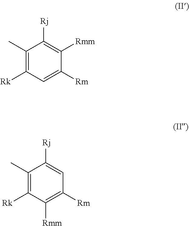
C1(C)=C([Rk])C=C([Rm])C([Rmm])=C1[Rj].C1(C)=C([Rk])C([Rmm])=C([Rm])C=C1[Rj]
